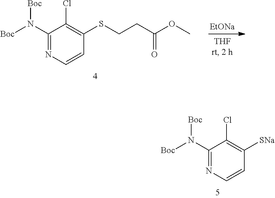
N(C1=NC=CC([SNa])=C1Cl)([Boc])[Boc].N(C1=NC=CC(SCCC(OC)=O)=C1Cl)([Boc])[Boc].[EtONa]
